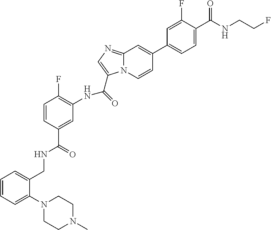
C1=CC(C(=O)NCC2=CC=CC=C2N2CCN(C)CC2)=CC(NC(=O)C2=CN=C3N2C=CC(C2=CC=C(C(=O)NCCF)C(F)=C2)=C3)=C1F
